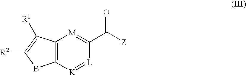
C12=C([K]=[L]C(C([Z])=O)=[M]1)BC([R2])=C2[R1]
